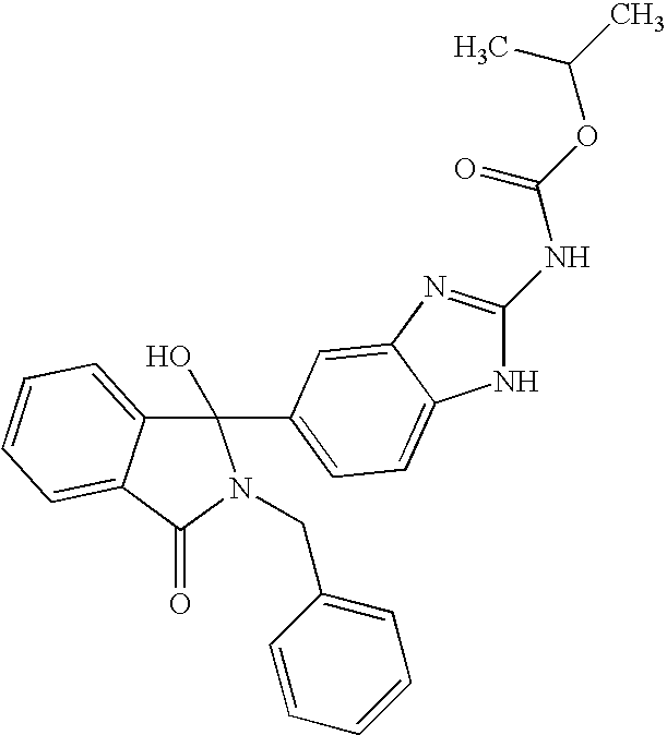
C1(O)(C2=CC=C3NC(NC(OC(C)C)=O)=NC3=C2)C2=CC=CC=C2C(=O)N1CC1=CC=CC=C1
